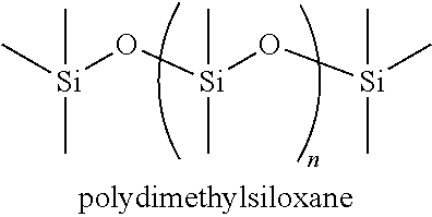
C[Si](C)(O[Si](O[Si](C)(C)C)(C)C)C
